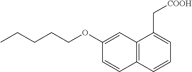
C1(OCCCCC)=CC2=C(C=C1)C=CC=C2C[COOH]
